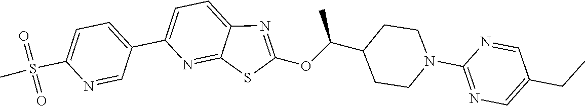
C1=C(C2=CC=C(S(=O)(=O)C)N=C2)N=C2C(=C1)N=C(OC(C1CCN(C3=NC=C(CC)C=N3)CC1)C)S2
